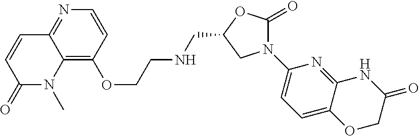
C12=C(OCCNCC3OC(=O)N(C4=CC=C5C(=N4)NC(=O)CO5)C3)C=CN=C1C=CC(=O)N2C
